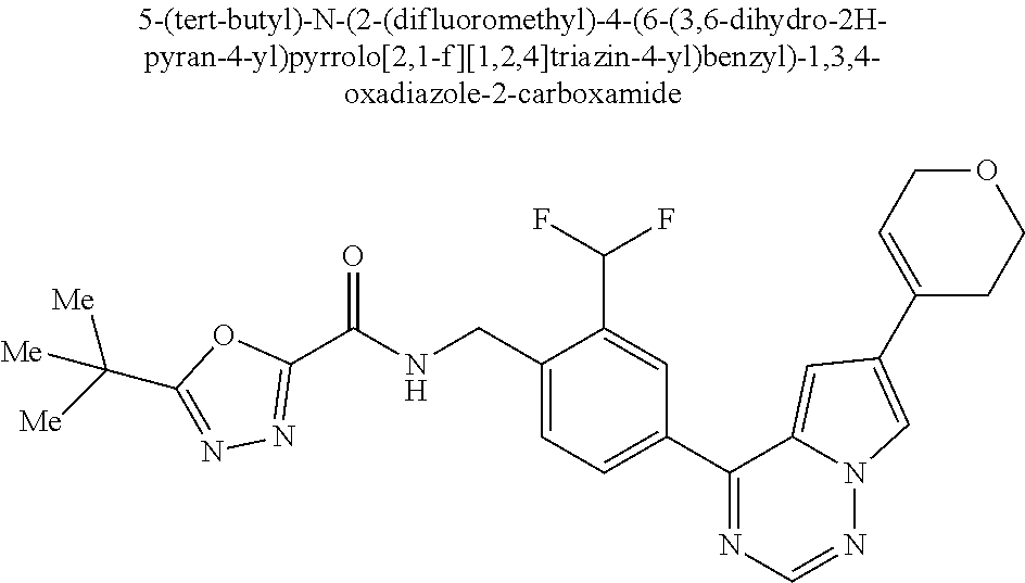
C1(C(NCC2=CC=C(C3=NC=NN4C3=CC(C3=CCOCC3)=C4)C=C2C(F)F)=O)=NN=C(C([Me])([Me])[Me])O1
